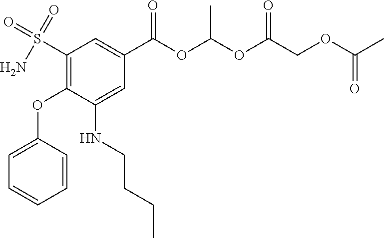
O=S(C1=C(OC2=CC=CC=C2)C(NCCCC)=CC(C(OC(OC(COC(C)=O)=O)C)=O)=C1)(=O)N
